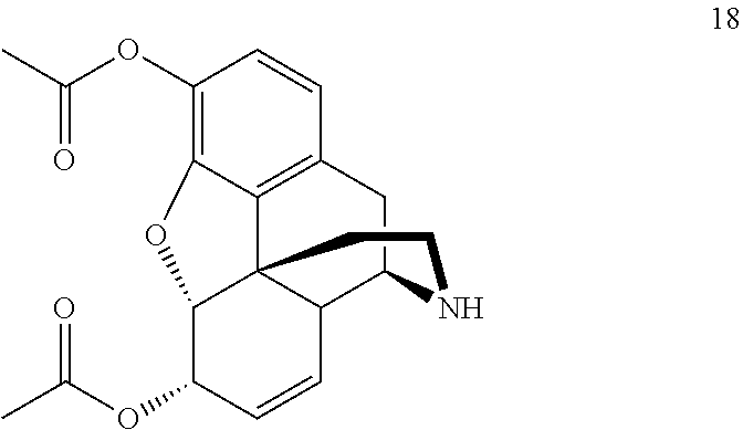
CC(OC1C=CC2C34C1OC1=C(OC(C)=O)C=CC(=C31)CC2NCC4)=O
